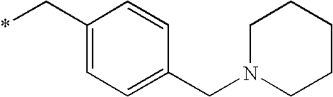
C1(C*)=CC=C(CN2CCCCC2)C=C1
